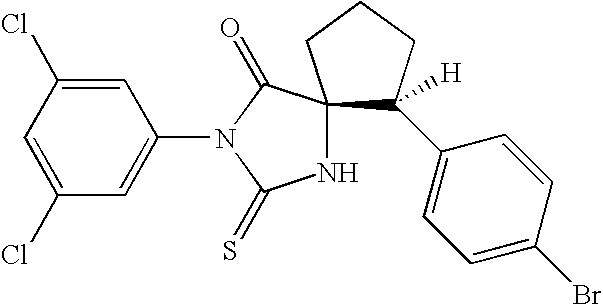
C1(Cl)=CC(N2C(=S)NC3(C2=O)C([H])(C2=CC=C(Br)C=C2)CCC3)=CC(Cl)=C1
